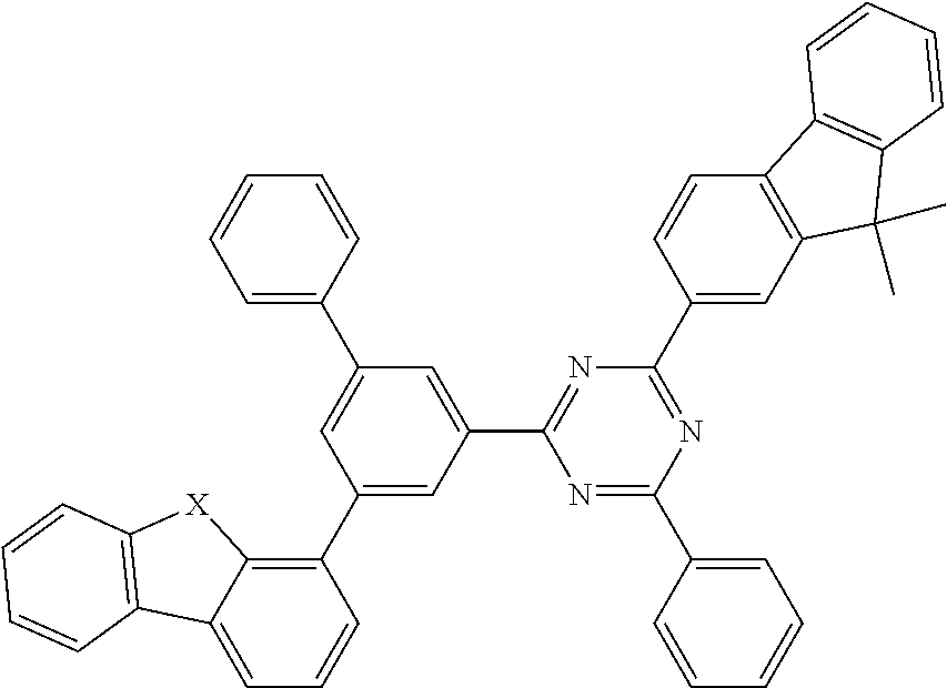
C1(C2=C3C(=CC=C2)C2=C([X]3)C=CC=C2)=CC(C2=NC(C3=CC4=C(C=C3)C3=C(C4(C)C)C=CC=C3)=NC(C3=CC=CC=C3)=N2)=CC(C2=CC=CC=C2)=C1
